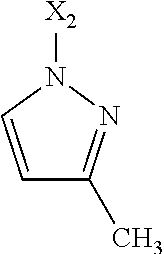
N1([X2])C=CC(C)=N1
